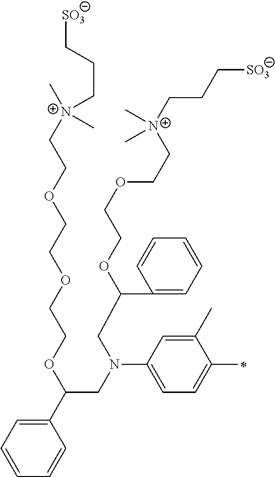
C1=CC=C(C(OCCOCCOCC[N+](C)(CCC[SO3])C)CN(C2=CC=C(C)C(C)=C2)CC(OCCOCC[N+](CCC[SO3])(C)C)C2=CC=CC=C2)C=C1
